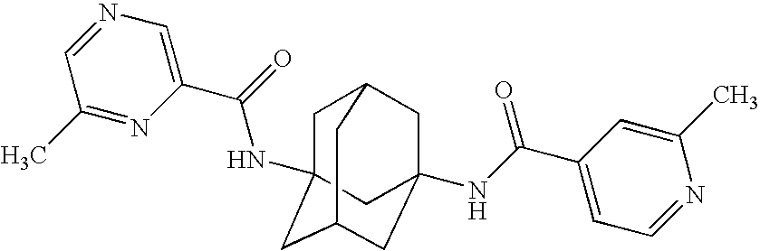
C1C2(NC(C3=CN=CC(C)=N3)=O)CC3CC(NC(C4=CC=NC(C)=C4)=O)(CC1C3)C2
